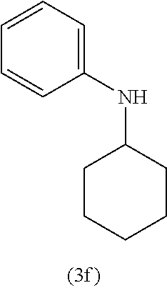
C1=CC(NC2CCCCC2)=CC=C1
